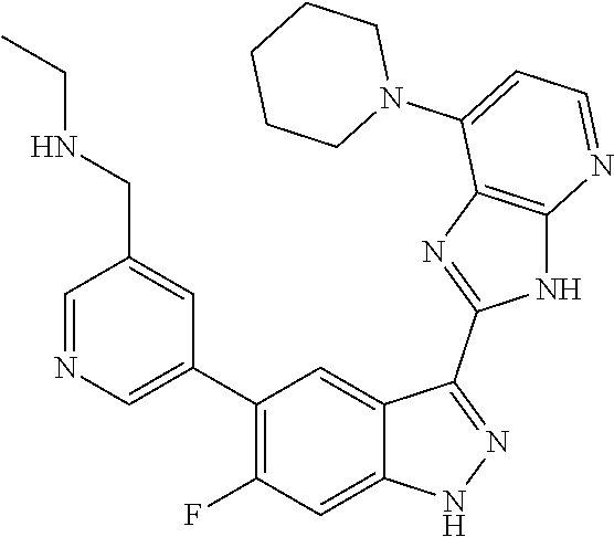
C1=NC=C(C2=C(F)C=C3C(=C2)C(C2=NC4=C(N2)N=CC=C4N2CCCCC2)=NN3)C=C1CNCC
